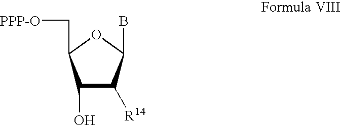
C1(O)C([R14])C(B)OC1C[PPP-O]
